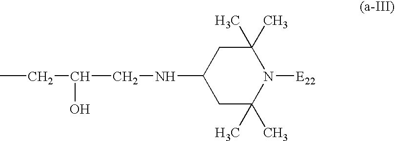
CCC(O)CNC1CC(C)(C)N([E22])C(C)(C)C1
